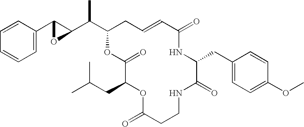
C1=CC(C2C(C(C3CC=CC(=O)NC(CC4=CC=C(OC)C=C4)C(=O)NCCC(=O)OC(CC(C)C)C(=O)O3)C)O2)=CC=C1
